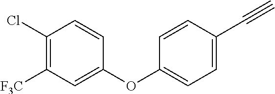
C1(Cl)=C([F3C])C=C(OC2=CC=C(C#C)C=C2)C=C1
